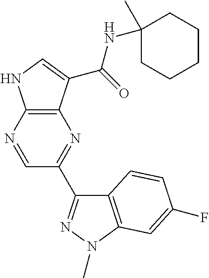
C12=C(N=CC(C3=NN(C)C4=C3C=CC(F)=C4)=N1)NC=C2C(=O)NC1(C)CCCCC1
